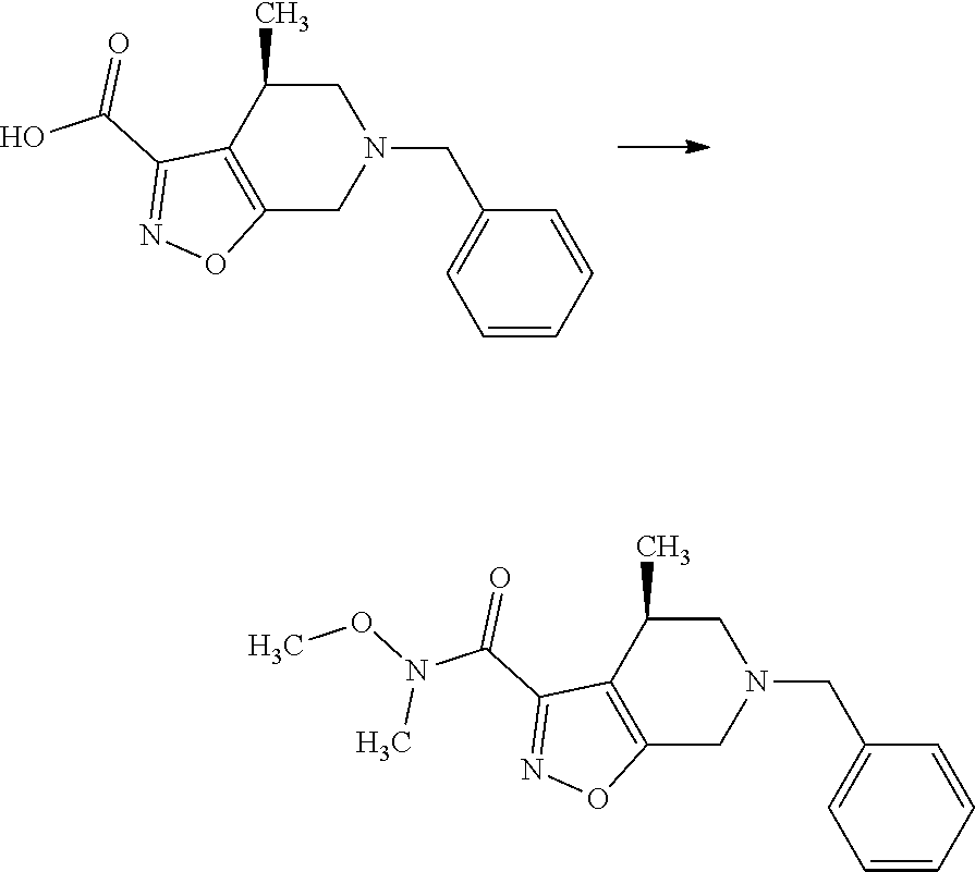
N1(CC2=CC=CC=C2)CC(C)C2=C(C1)ON=C2C(O)=O.N1(CC2=CC=CC=C2)CC(C)C2=C(C1)ON=C2C(=O)N(OC)C
